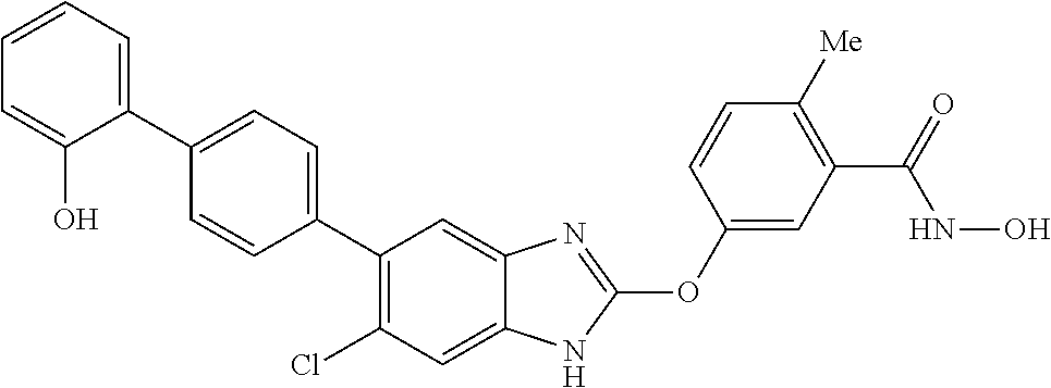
C1(C2=C(Cl)C=C3C(=C2)N=C(OC2=CC(C(NO)=O)=C([Me])C=C2)N3)=CC=C(C2=CC=CC=C2O)C=C1
